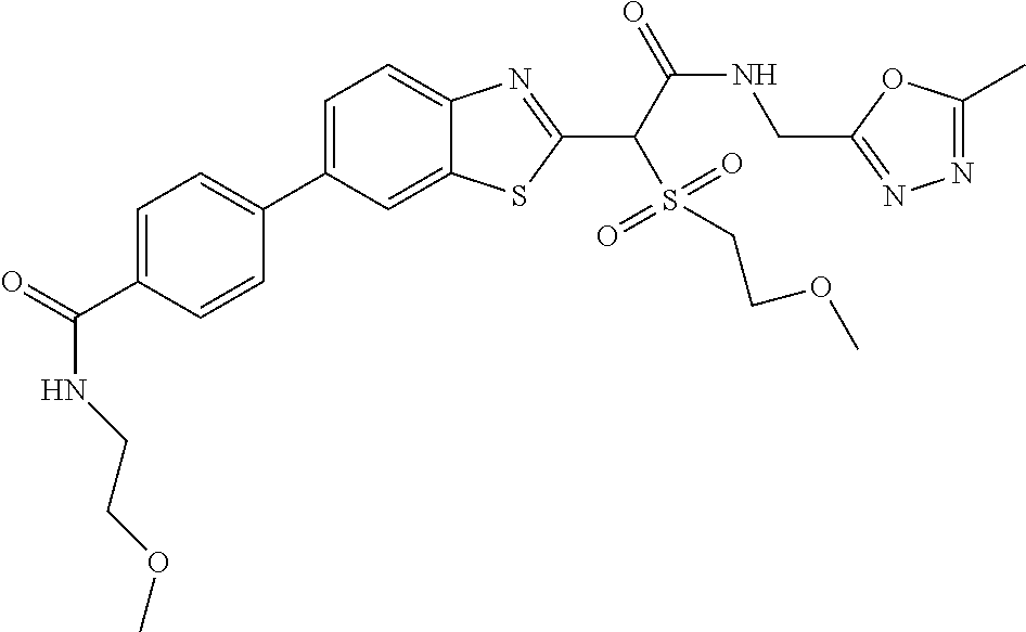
C1=C(C2=CC=C(C(=O)NCCOC)C=C2)C=C2C(=C1)N=C(C(C(NCC1=NN=C(C)O1)=O)S(=O)(=O)CCOC)S2
